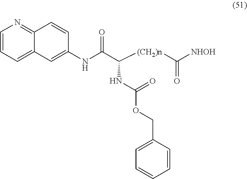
C12=NC=CC=C1C=C(NC(C([(CH2)n]C([NHOH])=O)NC(OCC1=CC=CC=C1)=O)=O)C=C2
